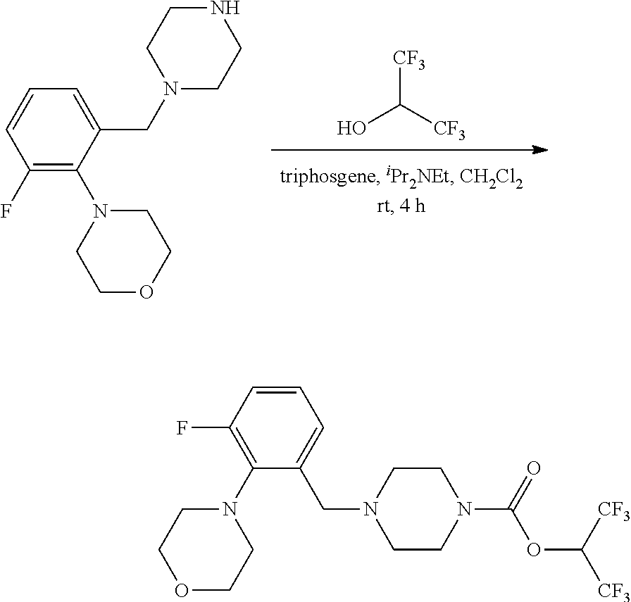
[CF3]C([CF3])O.C1(F)=C(N2CCOCC2)C(CN2CCNCC2)=CC=C1.C1=CC(F)=C(N2CCOCC2)C(CN2CCN(C(=O)OC([CF3])[CF3])CC2)=C1
